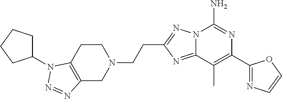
C12=NC(CCN3CCC4=C(C3)N=NN4C3CCCC3)=NN1C(N)=NC(C1=NC=CO1)=C2C
